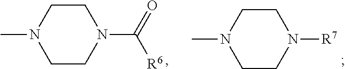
N1(C([R6])=O)CCN(C)CC1.N1([R7])CCN(C)CC1
